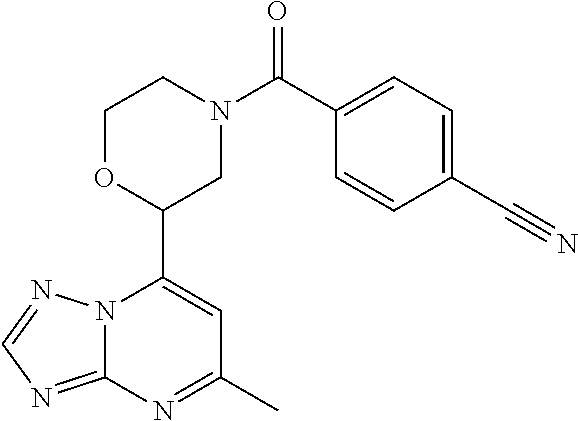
N12C(=NC=N1)N=C(C)C=C2C1CN(C(=O)C2=CC=C(C#N)C=C2)CCO1
